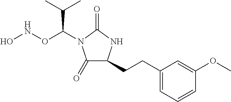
C1(=O)C(CCC2=CC=CC(OC)=C2)NC(=O)N1C(ONO)C(C)C
